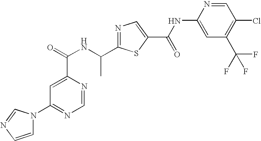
C1=C(C(NC(C2=NC=C(C(NC3=CC(C(F)(F)F)=C(Cl)C=N3)=O)S2)C)=O)N=CN=C1N1C=CN=C1
